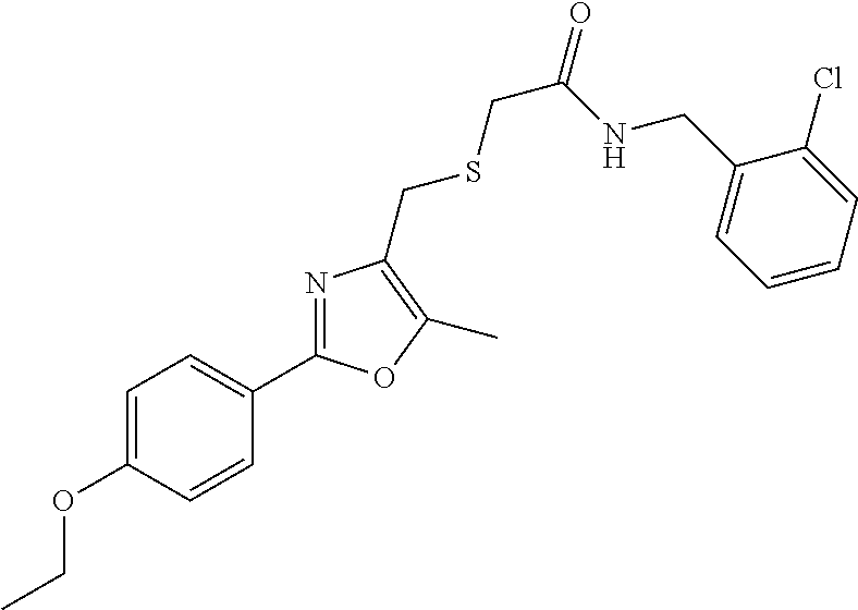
CCOC1=CC=C(C2=NC(CSCC(NCC3=CC=CC=C3Cl)=O)=C(C)O2)C=C1
